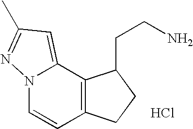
N12C=CC3=C(C1=CC(C)=N2)C(CCN)CC3.Cl
